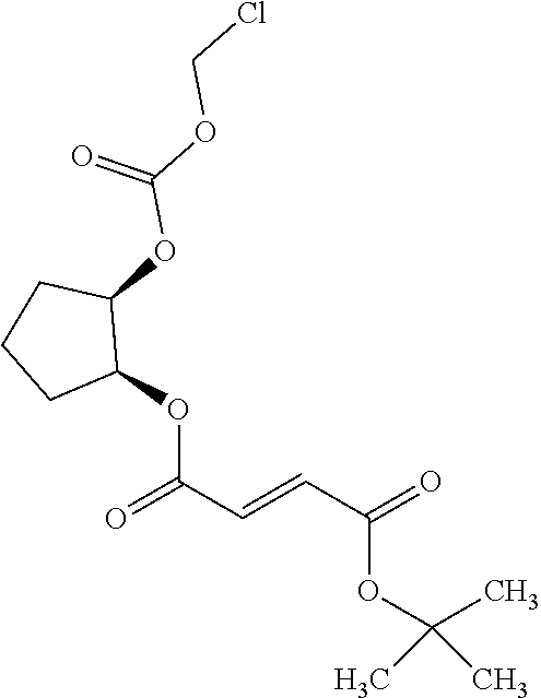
C1(OC(=O)C=CC(OC(C)(C)C)=O)C(OC(=O)OCCl)CCC1
